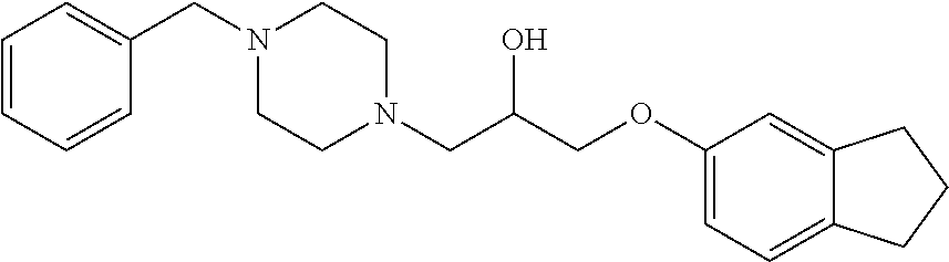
C1=CC=CC(CN2CCN(CC(COC3=CC=C4C(=C3)CCC4)O)CC2)=C1
